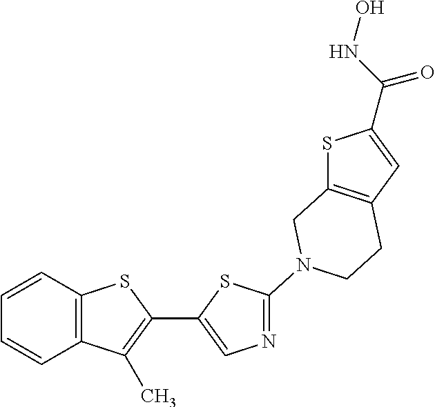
C12=C(C=CC=C1)SC(C1=CN=C(N3CC4=C(C=C(C(NO)=O)S4)CC3)S1)=C2C
